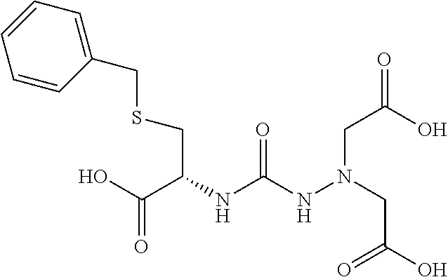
OC(C(NC(NN(CC(O)=O)CC(O)=O)=O)CSCC1=CC=CC=C1)=O
